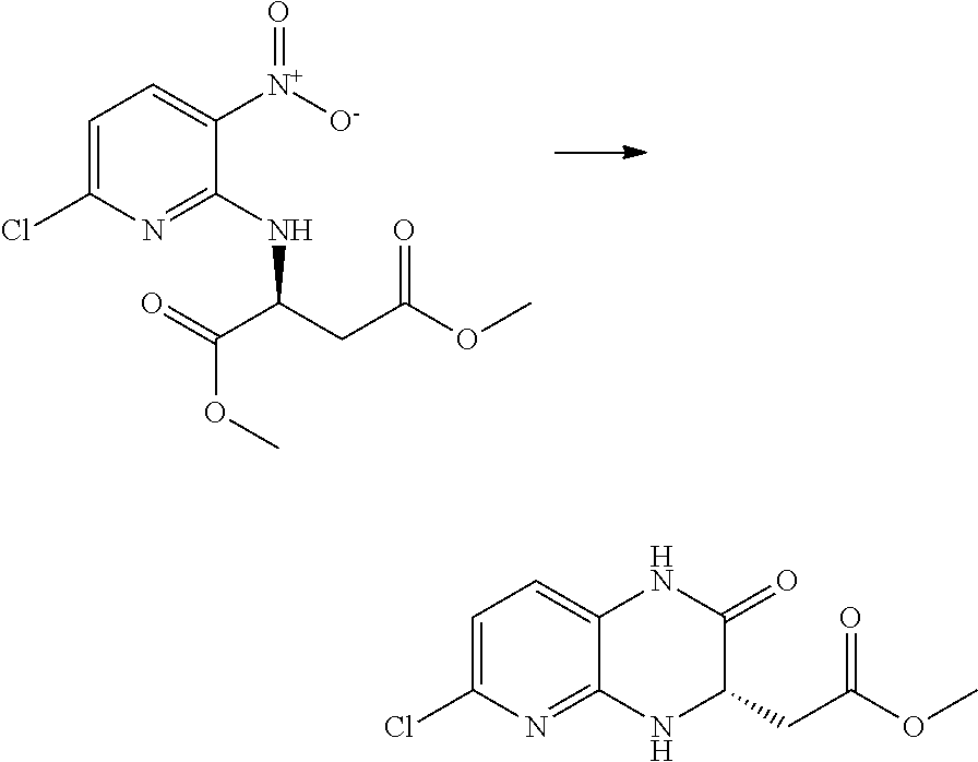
C1=C(Cl)N=C(NC(CC(OC)=O)C(=O)OC)C([N+]([O-])=O)=C1.C1=C(Cl)N=C2C(=C1)NC(=O)C(CC(OC)=O)N2
